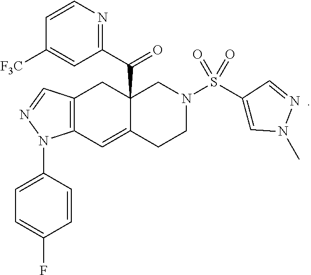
C12=CC3=C(CC1(C(C1=NC=CC([F3C])=C1)=O)CN(S(C1=CN(C)N=C1)(=O)=O)CC2)C=NN3C1=CC=C(F)C=C1
